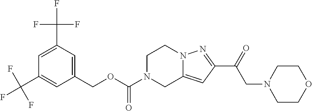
C1=C(C(F)(F)F)C=C(COC(N2CC3=CC(C(=O)CN4CCOCC4)=NN3CC2)=O)C=C1C(F)(F)F
